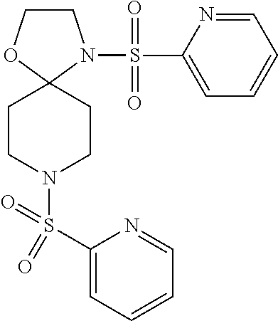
C1CN(S(=O)(C2=CC=CC=N2)=O)C2(O1)CCN(S(C1=CC=CC=N1)(=O)=O)CC2
